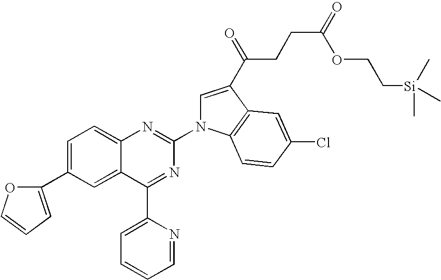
C1=C(C2=CC=CO2)C=C2C(=C1)N=C(N1C=C(C(=O)CCC(OCC[Si](C)(C)C)=O)C3=C1C=CC(Cl)=C3)N=C2C1=CC=CC=N1
